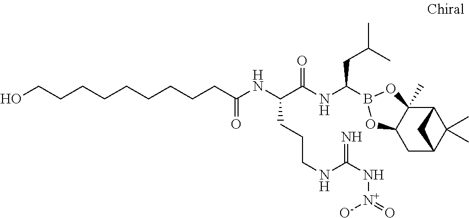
C12C3(C)C(CC(C1(C)C)C2)OB(C(NC(C(NC(=O)CCCCCCCCCO)CCCNC(N[N+]([O-])=O)=N)=O)CC(C)C)O3
